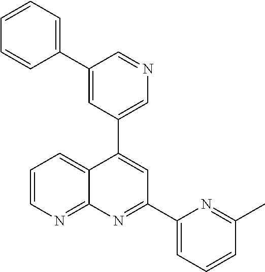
C1=C(C2=CC=CC=C2)C=NC=C1C1=CC(C2=CC=CC(C)=N2)=NC2=NC=CC=C12
